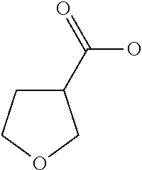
C1(C(O)=O)CCOC1
